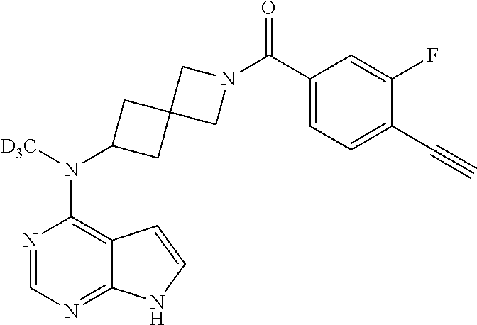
N1=CN=C2C(=C1N([D3C])C1CC3(C1)CN(C(C1=CC=C(C#C)C(F)=C1)=O)C3)C=CN2
